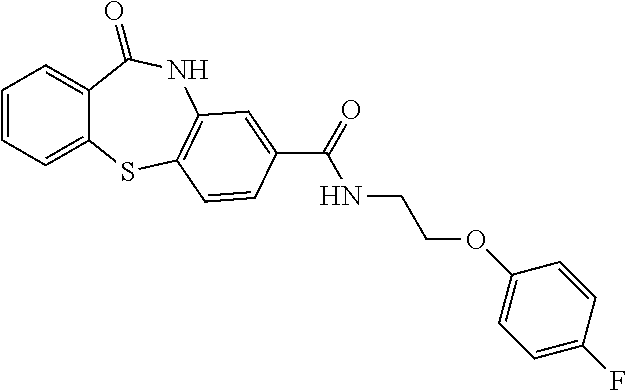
C1=CC=C2C(=C1)C(=O)NC1=C(S2)C=CC(C(=O)NCCOC2=CC=C(F)C=C2)=C1
